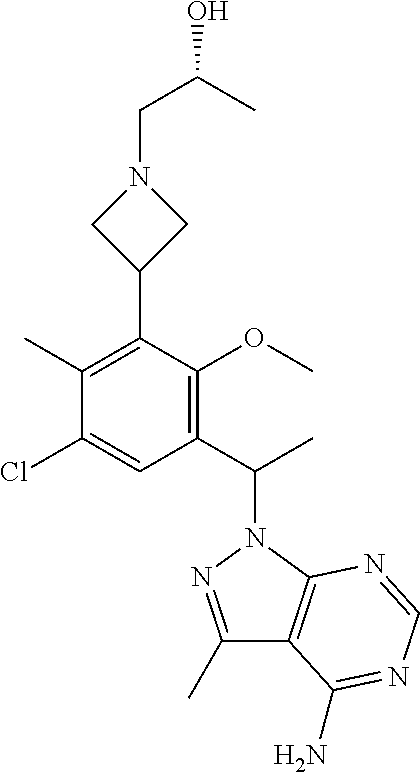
C1(C)=NN(C(C2=C(OC)C(C3CN(CC(C)O)C3)=C(C)C(Cl)=C2)C)C2=C1C(N)=NC=N2
